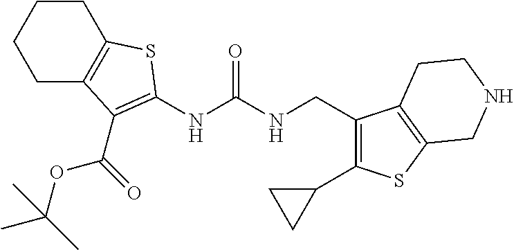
C1C2=C(CCC1)SC(NC(NCC1=C(C3CC3)SC3=C1CCNC3)=O)=C2C(OC(C)(C)C)=O
